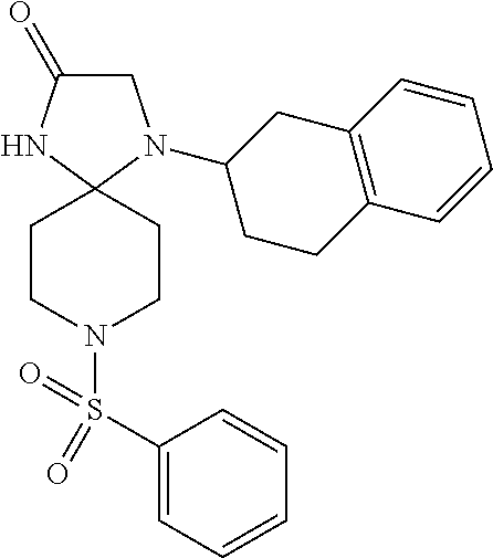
C1(=O)CN(C2CCC3=C(C2)C=CC=C3)C2(N1)CCN(S(C1=CC=CC=C1)(=O)=O)CC2
